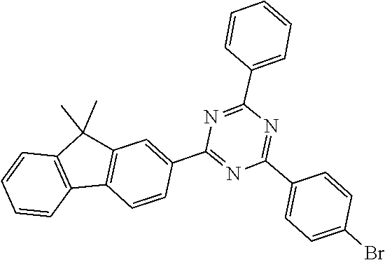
N1=C(C2=CC=C(Br)C=C2)N=C(C2=CC3=C(C=C2)C2=C(C3(C)C)C=CC=C2)N=C1C1=CC=CC=C1
